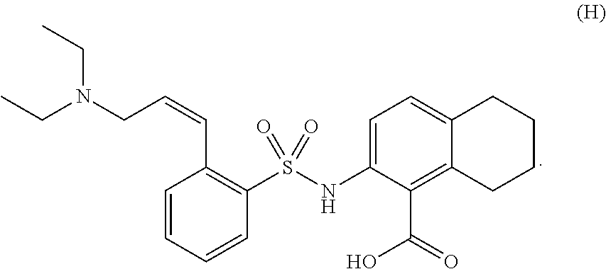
C1=CC=CC(S(NC2=CC=C3C(=C2C(=O)O)CCCC3)(=O)=O)=C1C=CCN(CC)CC
